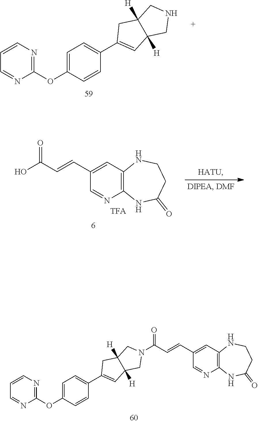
C1C(C2=CC=C(OC3=NC=CC=N3)C=C2)=CC2([H])C1([H])CN(C(C=CC1=CC3=C(NC(=O)CCN3)N=C1)=O)C2.C1C(C2=CC=C(OC3=NC=CC=N3)C=C2)=CC2([H])C1([H])CNC2.N1C(=O)CCNC2=C1N=CC(C=CC(O)=O)=C2
